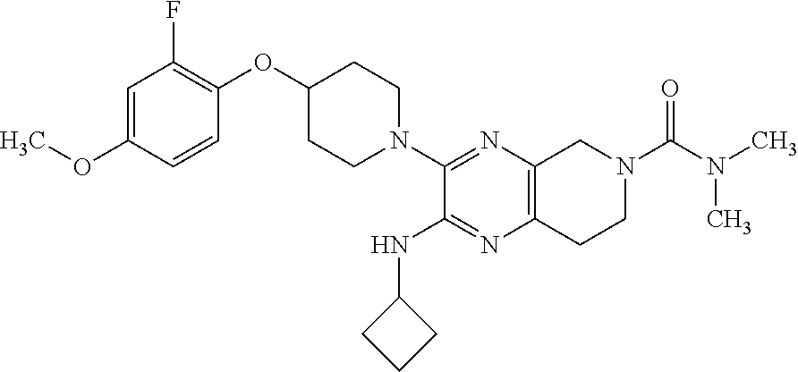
C1=C(OC)C=CC(OC2CCN(C3=NC4=C(N=C3NC3CCC3)CCN(C(N(C)C)=O)C4)CC2)=C1F
